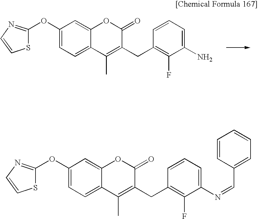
C1(OC2=NC=CS2)=CC=C2C(=C1)OC(=O)C(CC1=C(F)C(N)=CC=C1)=C2C.C1(OC2=NC=CS2)=CC=C2C(=C1)OC(=O)C(CC1=C(F)C(N=CC3=CC=CC=C3)=CC=C1)=C2C
